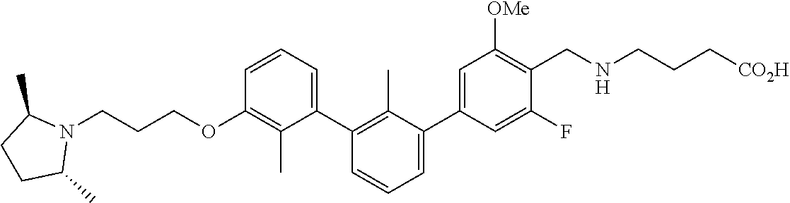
C1(OCCCN2C(C)CCC2C)=C(C)C(C2=C(C)C(C3=CC([OMe])=C(CNCCC[CO2H])C(F)=C3)=CC=C2)=CC=C1
